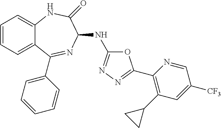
C1=CC=C2C(=C1)NC(=O)C(NC1=NN=C(C3=C(C4CC4)C=C([CF3])C=N3)O1)N=C2C1=CC=CC=C1
